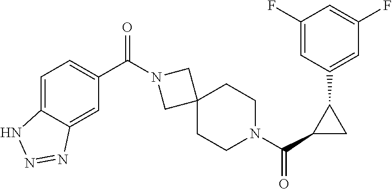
C1=C2C(=CC(C(=O)N3CC4(C3)CCN(C(C3CC3C3=CC(F)=CC(F)=C3)=O)CC4)=C1)N=NN2
